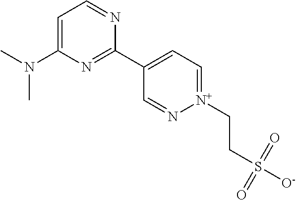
C1=C(N(C)C)N=C(C2=CC=[N+](CCS([O-])(=O)=O)N=C2)N=C1
